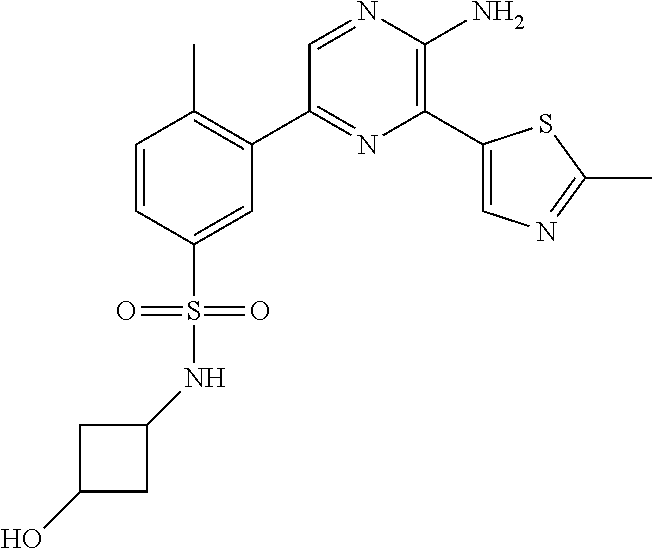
C1(C2=C(C)C=CC(S(=O)(=O)NC3CC(O)C3)=C2)=NC(C2=CN=C(C)S2)=C(N)N=C1
